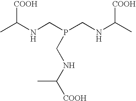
CC(NCP(CNC(C)[COOH])CNC([COOH])C)[COOH]
